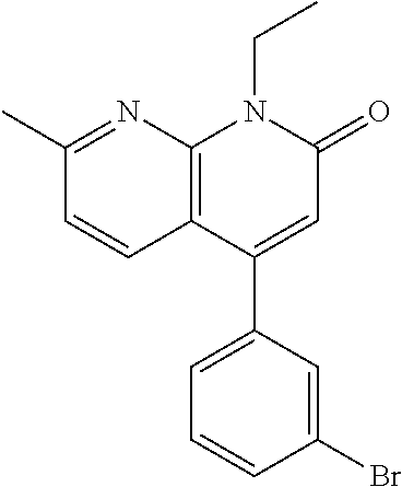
C1(C)=NC2=C(C=C1)C(C1=CC=CC(Br)=C1)=CC(=O)N2CC
